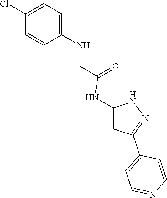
C1=C(NCC(=O)NC2=CC(C3=CC=NC=C3)=NN2)C=CC(Cl)=C1
